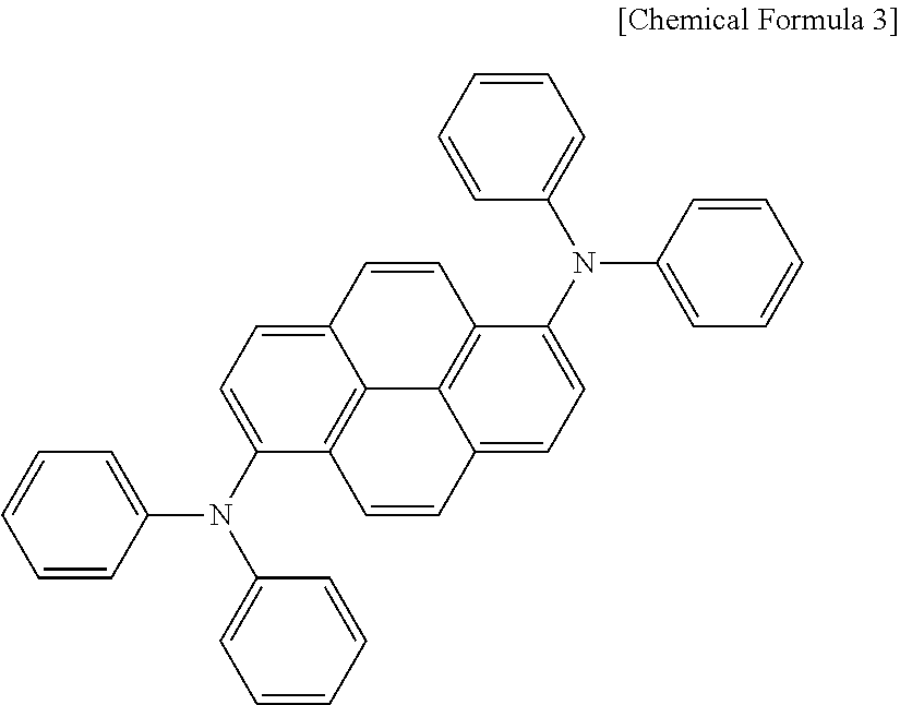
C1=CC(N(C2=CC=C3C4=C2C=CC2=CC=C(N(C5=CC=CC=C5)C5=CC=CC=C5)C(=C42)C=C3)C2=CC=CC=C2)=CC=C1
